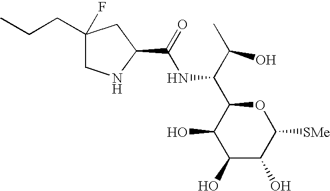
C1(O)C(O)C([SMe])OC(C(C(C)O)NC(=O)C2NCC(F)(CCC)C2)C1O
